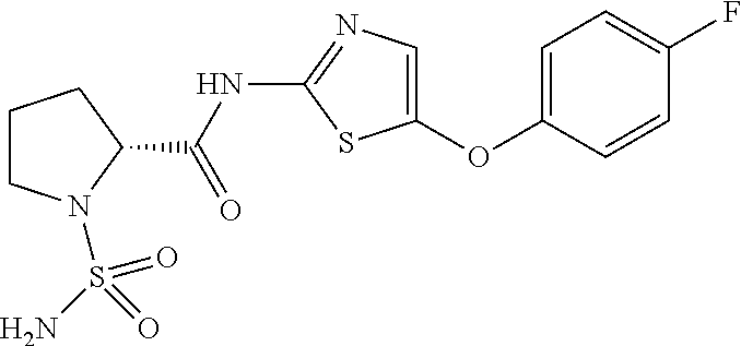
C1=C(OC2=CN=C(NC(=O)C3CCCN3S(N)(=O)=O)S2)C=CC(F)=C1
